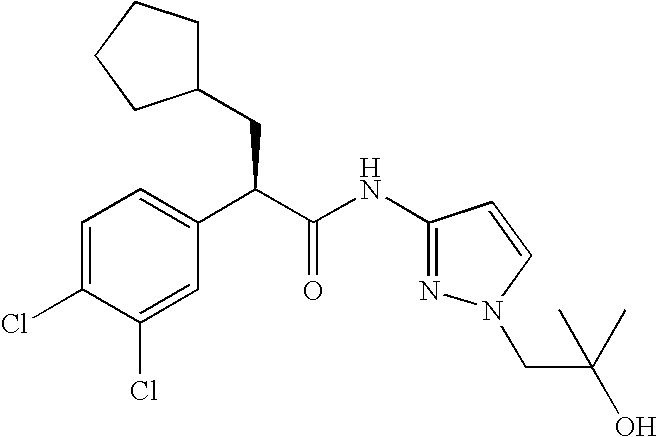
C1=C(Cl)C(Cl)=CC(C(C(NC2=NN(CC(O)(C)C)C=C2)=O)CC2CCCC2)=C1
